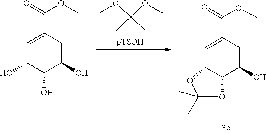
O(C(C)(OC)C)C.O1C(C)(C)OC2C1C=C(C(=O)OC)CC2O.C1=C(C(=O)OC)CC(O)C(O)C1O
